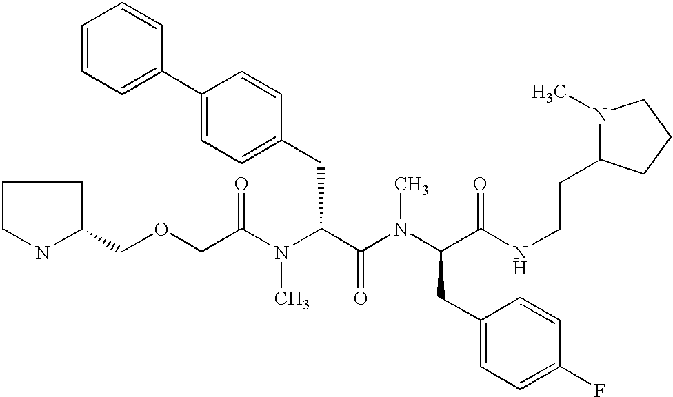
C(OCC(N(C(C(N(C(CC1=CC=C(F)C=C1)C(NCCC1N(C)CCC1)=O)C)=O)CC1=CC=C(C2=CC=CC=C2)C=C1)C)=O)C1CCCN1
